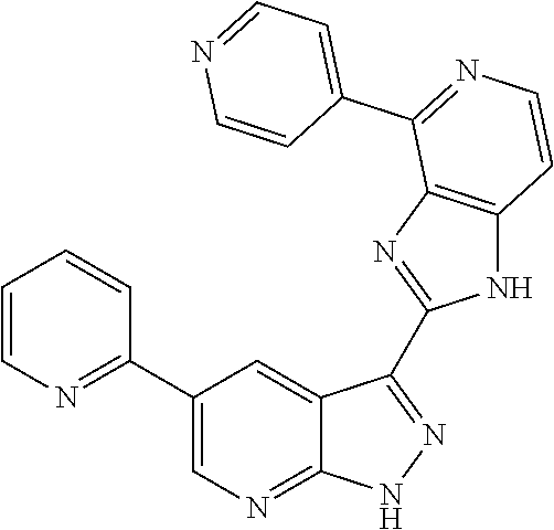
C1=CN=C(C2=CN=C3C(=C2)C(C2=NC4=C(N2)C=CN=C4C2=CC=NC=C2)=N[N H]3)C=C1
